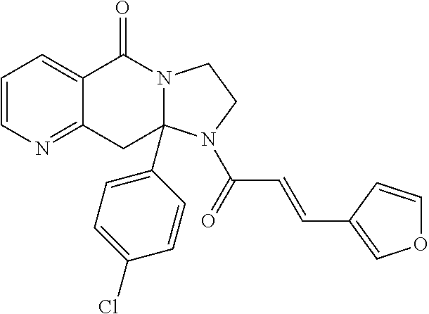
C1=CN=C2C(=C1)C(=O)N1C(C3=CC=C(Cl)C=C3)(C2)N(C(=O)C=CC2=COC=C2)CC1
